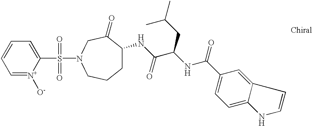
S(N1CC(=O)C(NC(C(NC(=O)C2=CC=C3C(=C2)C=CN3)CC(C)C)=O)CCC1)(C1=CC=CC=[N+]1[O-])(=O)=O
